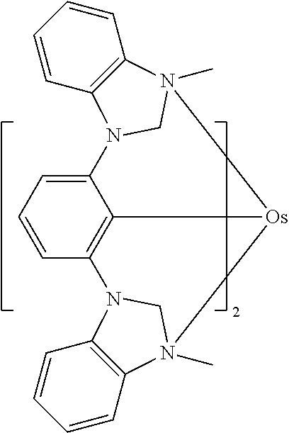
C1=CC=C2C3=C1N1C4=C(C=CC=C4)N(C)([Os]3N3(C)C4=C(C=CC=C4)N2C3)C1
